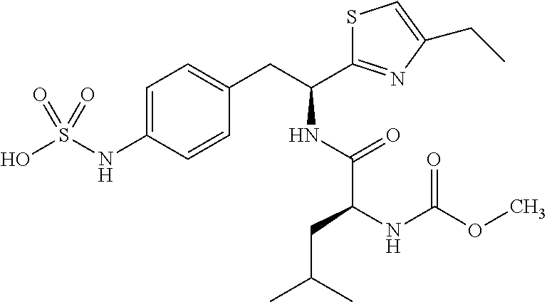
C1=C(NS(O)(=O)=O)C=CC(CC(C2=NC(CC)=CS2)NC(C(NC(=O)OC)CC(C)C)=O)=C1
